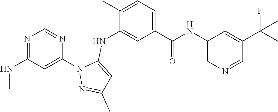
N1=C(NC)C=C(N2N=C(C)C=C2NC2=CC(C(NC3=CN=CC(C(C)(F)C)=C3)=O)=CC=C2C)N=C1
